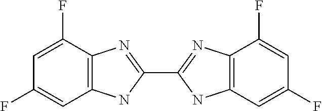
C1(F)=CC(F)=CC2=C1N=C(C1=NC3=C(N1)C=C(F)C=C3F)N2
